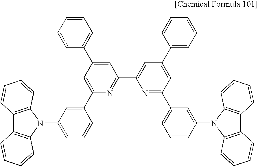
C12=C(N(C3=CC=CC(C4=CC(C5=CC=CC=C5)=CC(C5=CC(C6=CC=CC=C6)=CC(C6=CC=CC(N7C8=C(C9=C7C=CC=C9)C=CC=C8)=C6)=N5)=N4)=C3)C3=C1C=CC=C3)C=CC=C2
